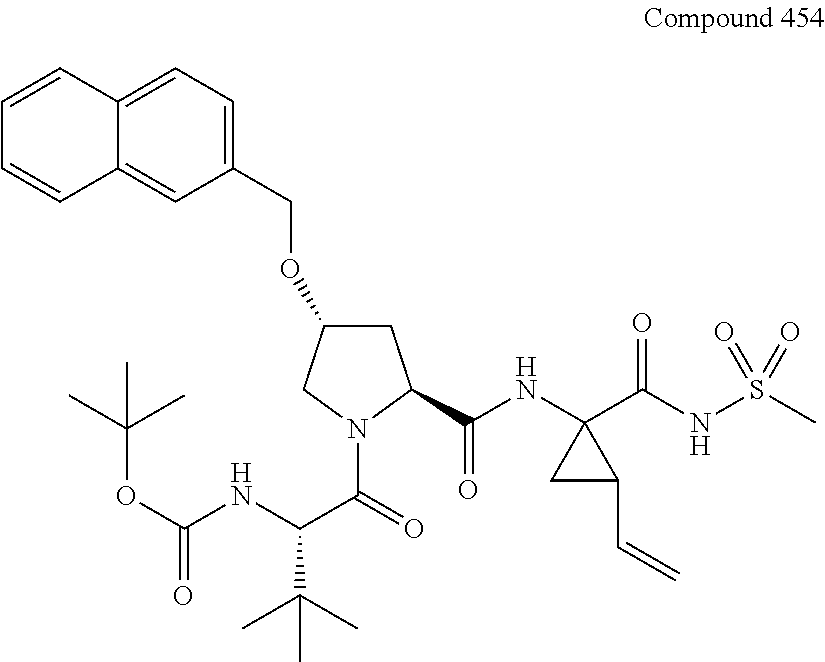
C1=C(COC2CC(C(NC3(C(NS(C)(=O)=O)=O)CC3C=C)=O)N(C(=O)C(NC(OC(C)(C)C)=O)C(C)(C)C)C2)C=C2C(=C1)C=CC=C2
